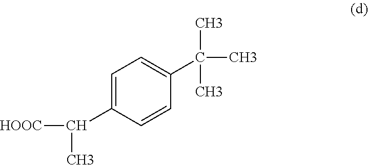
C1=C(C([HOOC])C)C=CC(C(C)(C)C)=C1
